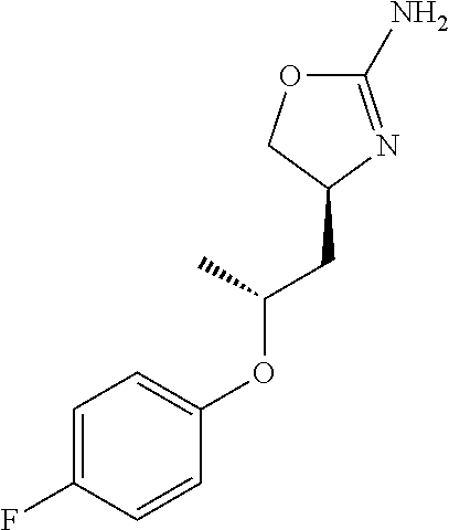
C1=C(F)C=CC(OC(CC2N=C(N)OC2)C)=C1
